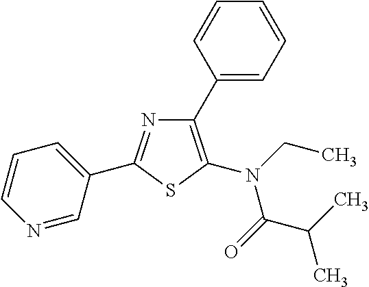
C1=CC=C(C2=NC(C3=CC=CC=C3)=C(N(CC)C(C(C)C)=O)S2)C=N1
